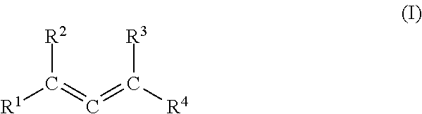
[R1]C(=C=C([R4])[R3])[R2]
